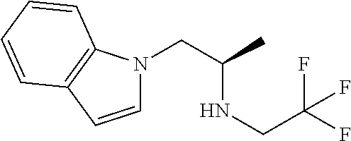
C1=CC2=C(N1CC(C)NCC(F)(F)F)C=CC=C2
